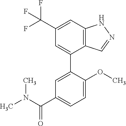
C12=C(C=C(C(F)(F)F)C=C1C1=CC(C(N(C)C)=O)=CC=C1OC)NN=C2
